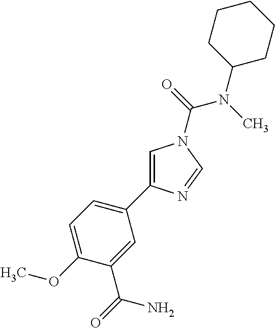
C1=C(C2=CC=C(OC)C(C(=O)N)=C2)N=CN1C(=O)N(C)C1CCCCC1
